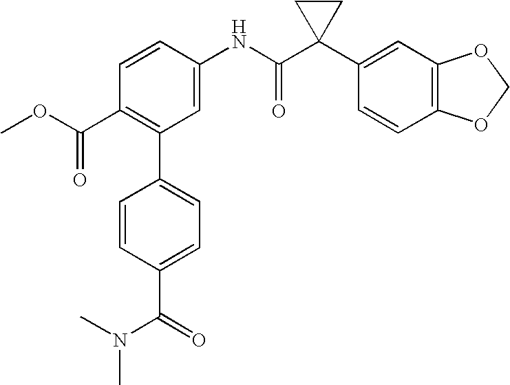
C1=CC(NC(C2(C3=CC4=C(C=C3)OCO4)CC2)=O)=CC(C2=CC=C(C(=O)N(C)C)C=C2)=C1C(OC)=O
